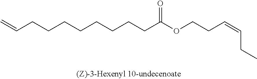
C(CCCCCCC(OCCC=CCC)=O)CC=C
